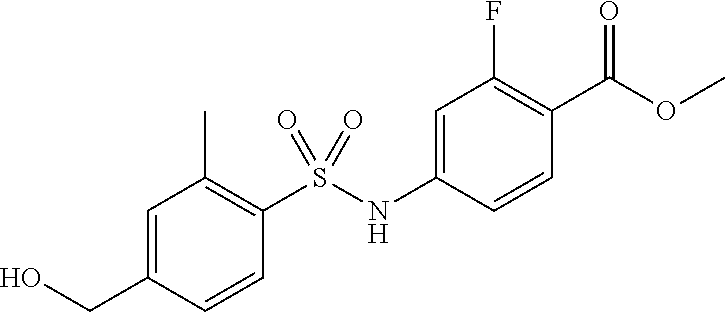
C1=C(CO)C=CC(S(=O)(NC2=CC(F)=C(C(OC)=O)C=C2)=O)=C1C
